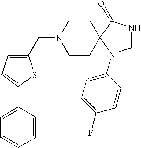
C1NC(=O)C2(N1C1=CC=C(F)C=C1)CCN(CC1=CC=C(C3=CC=CC=C3)S1)CC2
